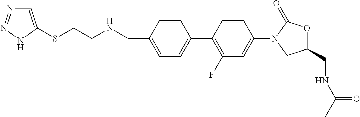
C1=C(CNCCSC2=CN=NN2)C=CC(C2=C(F)C=C(N3CC(CNC(C)=O)OC3=O)C=C2)=C1
